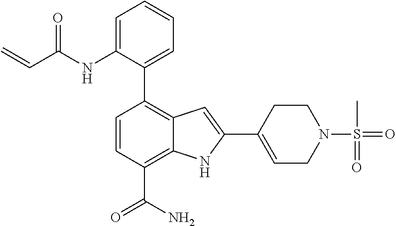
C1=CC(C(N)=O)=C2C(=C1C1=CC=CC=C1NC(C=C)=O)C=C(C1=CCN(S(C)(=O)=O)CC1)N2
